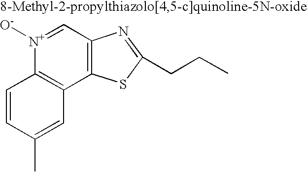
C1=CC(C)=CC2=C1[N+]([O-])=CC1=C2SC(CCC)=N1
